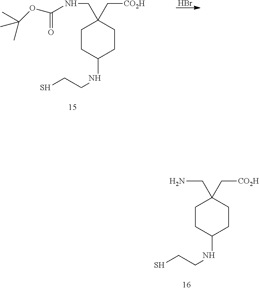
C1CC(NCCS)CCC1(CN)C[CO2H].C1CC(NCCS)CCC1(CNC(OC(C)(C)C)=O)C[CO2H].Br
